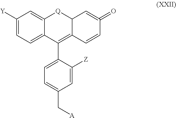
C1([Y])=CC=C2C(=C1)[Q]C1C(=C2C2=CC=C(C[A])C=C2[Z])C=CC(=O)=C1
